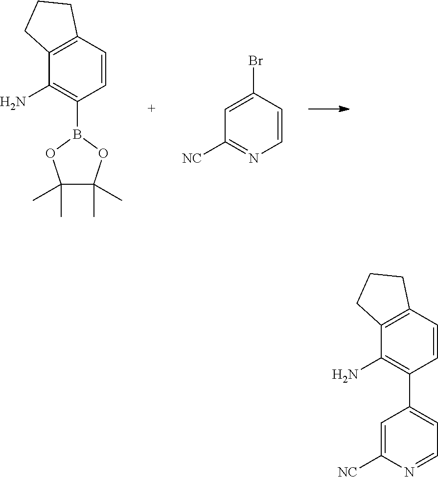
C1=CC2=C(C(N)=C1B1OC(C)(C)C(C)(C)O1)CCC2.C1=CN=C([NC])C=C1Br.C1=CC2=C(C(N)=C1C1=CC=NC([NC])=C1)CCC2
